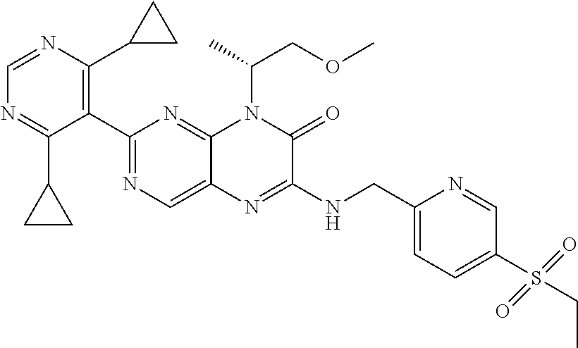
C1(C2=NC=C3C(=N2)N(C(COC)C)C(=O)C(NCC2=CC=C(S(CC)(=O)=O)C=N2)=N3)=C(C2CC2)N=CN=C1C1CC1
